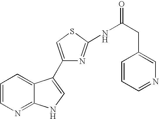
C1=CN=C2C(=C1)C(C1=CSC(NC(CC3=CN=CC=C3)=O)=N1)=CN2
